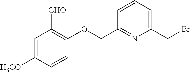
C1=C([H3CO])C=CC(OCC2=NC(CBr)=CC=C2)=C1[CHO]
